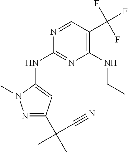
N(C1=NC(NCC)=C(C(F)(F)F)C=N1)C1=CC(C(C)(C#N)C)=NN1C
